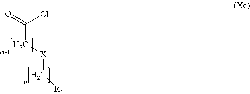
C(C(=O)Cl)[X]C[R1]
